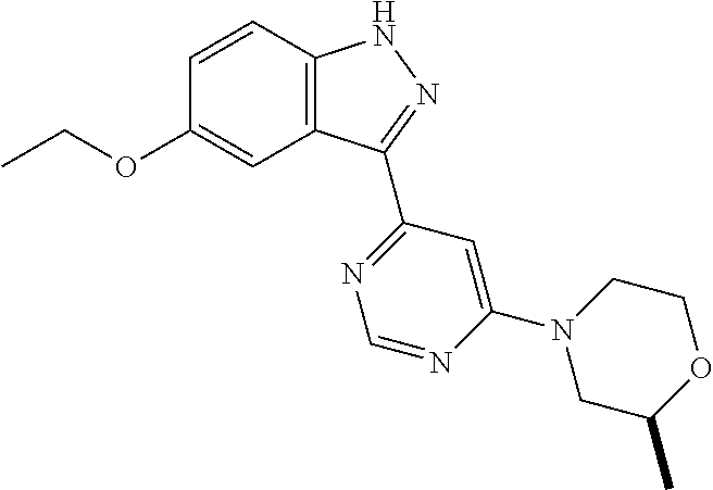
C12=C(C=CC(OCC)=C1)NN=C2C1=NC=NC(N2CC(C)OCC2)=C1
